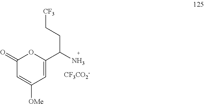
[CF3CO2-].C1(=O)C=C([OMe])C=C(C(N)CC[CF3])O1
